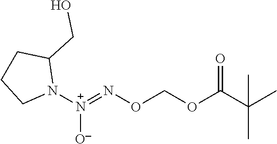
[N+](=NOCOC(C(C)(C)C)=O)(N1C(CO)CCC1)[O-]
